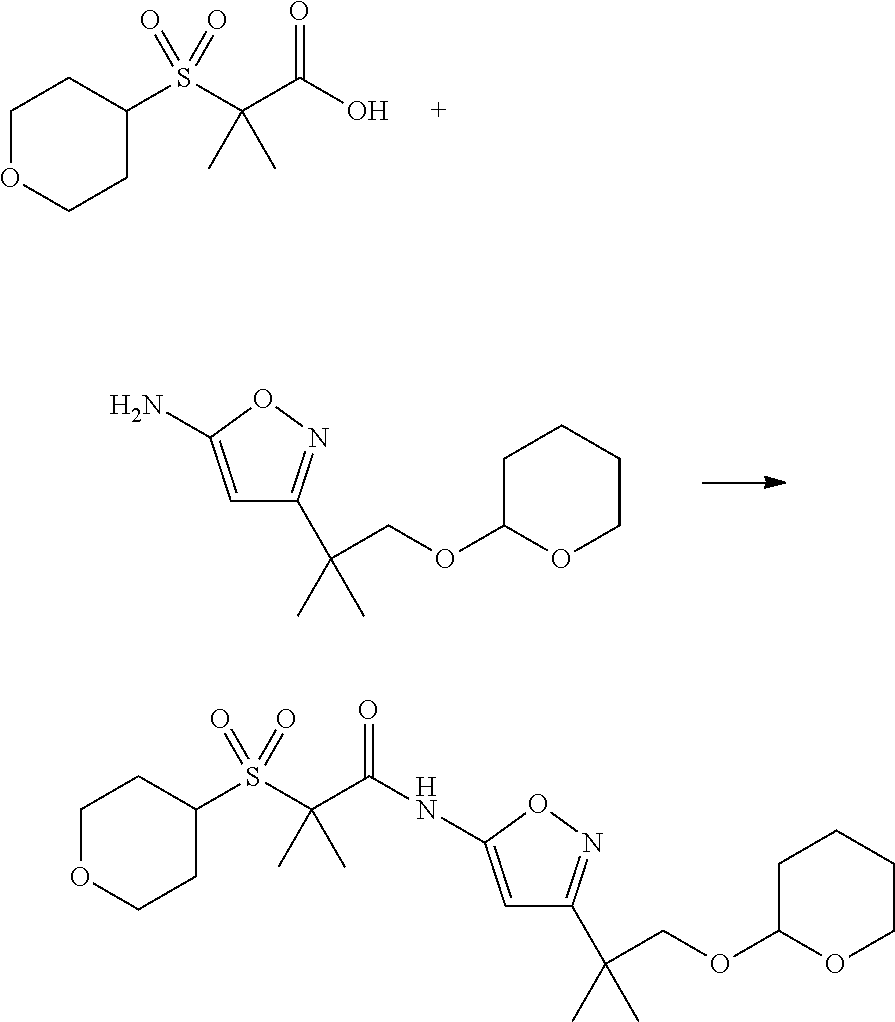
C1(S(C(C(O)=O)(C)C)(=O)=O)CCOCC1.C1=C(N)ON=C1C(COC1OCCCC1)(C)C.C1=C(NC(C(S(=O)(=O)C2CCOCC2)(C)C)=O)ON=C1C(COC1OCCCC1)(C)C
